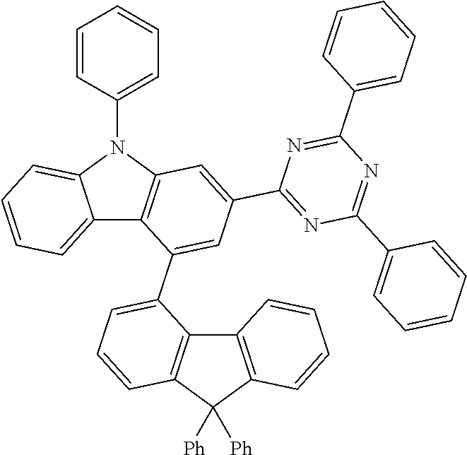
C12=CC=CC=C1N(C1=CC=CC=C1)C1=C2C(C2=CC=CC3=C2C2=C(C3([Ph])[Ph])C=CC=C2)=CC(C2=NC(C3=CC=CC=C3)=NC(C3=CC=CC=C3)=N2)=C1
